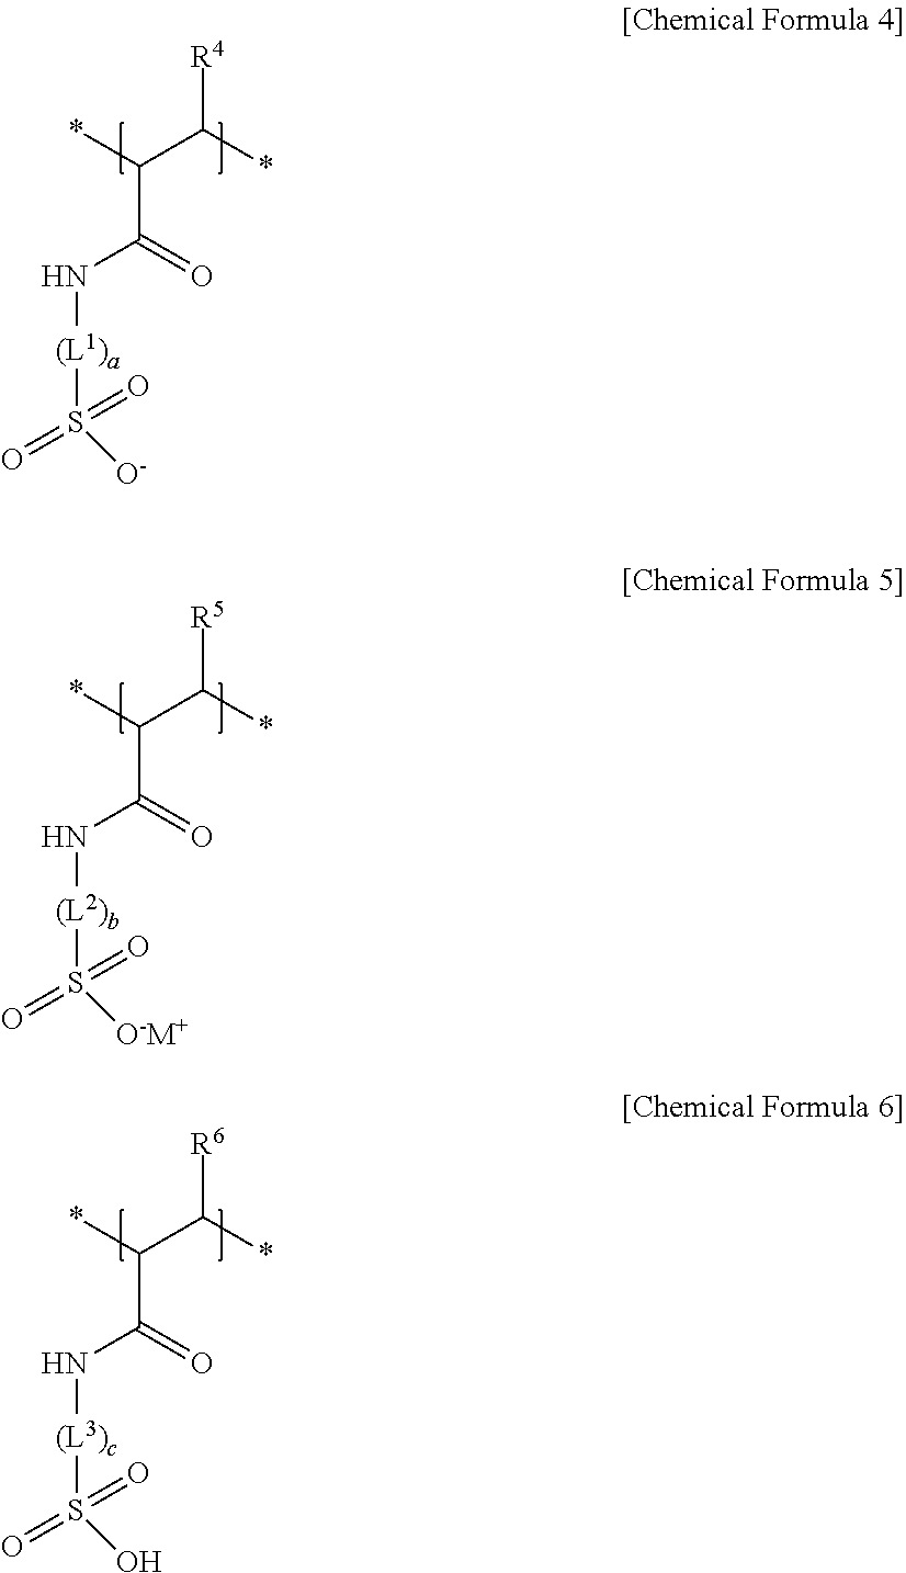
*C(C(*)[R4])C(=O)N[(L1)a]S(=O)([O-])=O.*C(C(*)[R5])C(=O)N[(L2)b]S(=O)([O-M+])=O.*C(C(*)[R6])C(=O)N[(L3)c]S(=O)(O)=O
